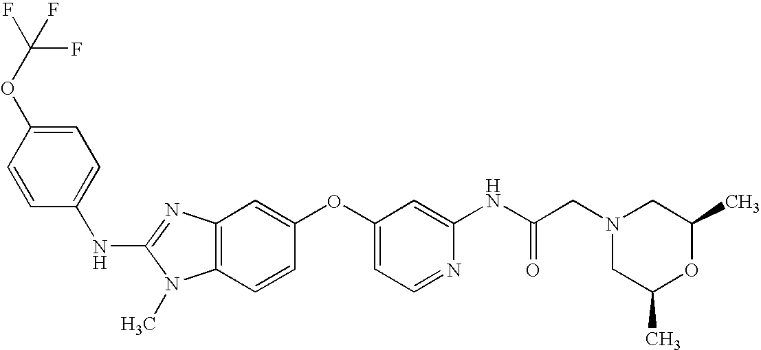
C1=C(OC(F)(F)F)C=CC(NC2=NC3=C(N2C)C=CC(OC2=CC=NC(NC(CN4CC(C)OC(C)C4)=O)=C2)=C3)=C1
